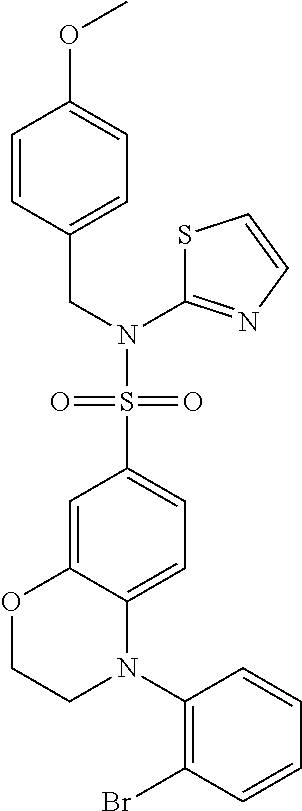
C1=C2C(=CC=C1S(=O)(=O)N(CC1=CC=C(OC)C=C1)C1=NC=CS1)N(C1=C(Br)C=CC=C1)CCO2
